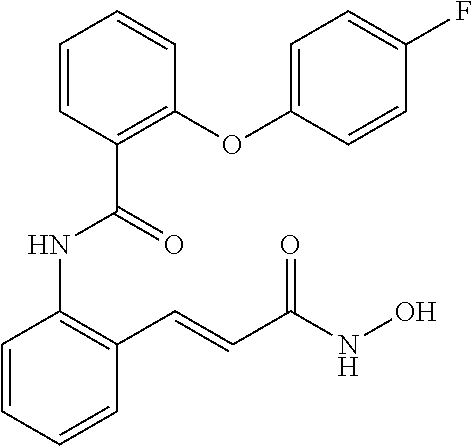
C1=CC=CC(C=CC(NO)=O)=C1NC(=O)C1=C(OC2=CC=C(F)C=C2)C=CC=C1
